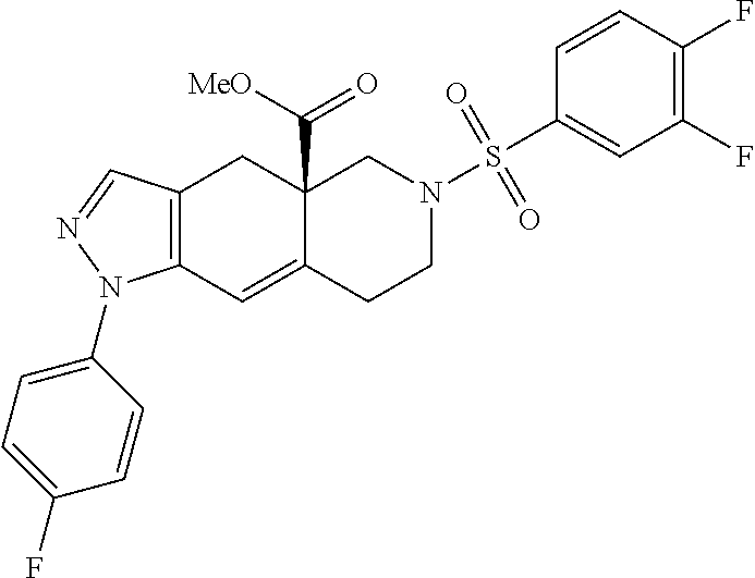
C12=C(C=NN1C1=CC=C(F)C=C1)CC1(C([MeO])=O)C(=C2)CCN(S(C2=CC(F)=C(F)C=C2)(=O)=O)C1
